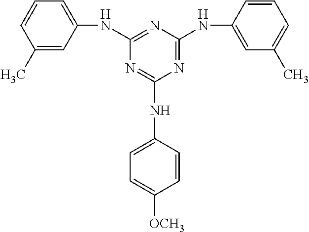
C1(C)=CC(NC2=NC(NC3=CC(C)=CC=C3)=NC(NC3=CC=C([OCH3])C=C3)=N2)=CC=C1
